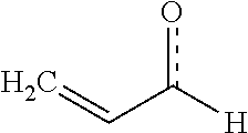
C=Cc([H])o
